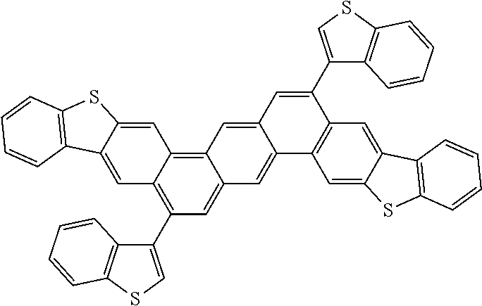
C1(C2=C3C(=C4C(=C2)C=C2C(=C4)C=C(C4=CSC5=C4C=CC=C5)C4=C2C=C2C(=C4)C4=C(S2)C=CC=C4)C=C2C(=C3)C3=C(S2)C=CC=C3)=CSC2=C1C=CC=C2
